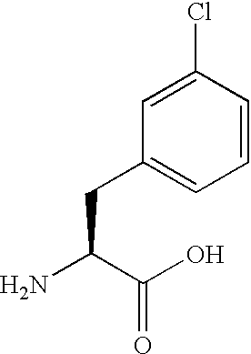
NC(C(O)=O)CC1=CC=CC(Cl)=C1
